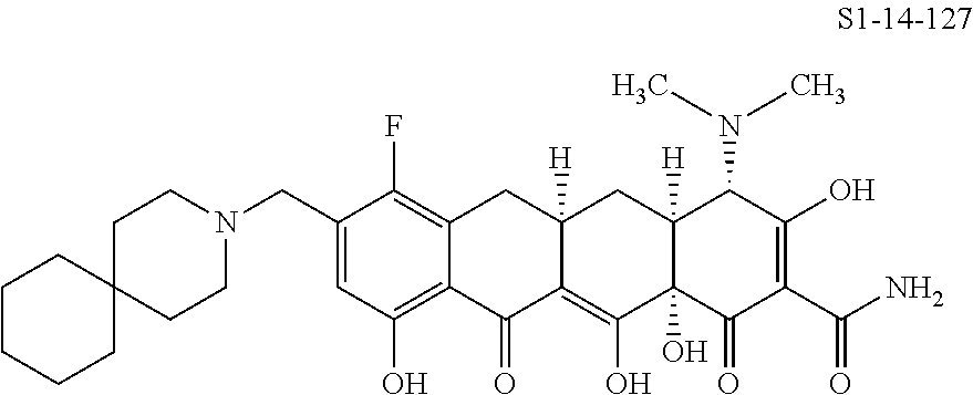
C1(CN2CCC3(CC2)CCCCC3)=CC(O)=C2C(=C1F)CC1([H])C(=C(O)C3(O)C([H])(C1)C(N(C)C)C(O)=C(C(N)=O)C3=O)C2=O
